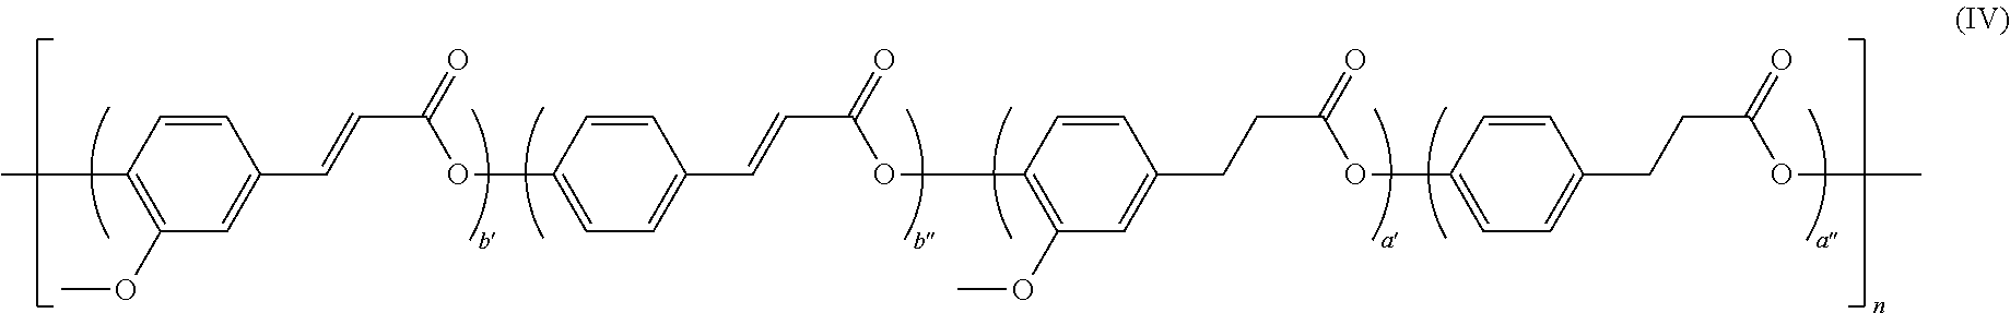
C1=CC(C)=C(OC)C=C1C=CC(=O)OC1=CC=C(C=CC(=O)OC2=C(OC)C=C(CCC(=O)OC3=CC=C(CCC(=O)OC)C=C3)C=C2)C=C1
